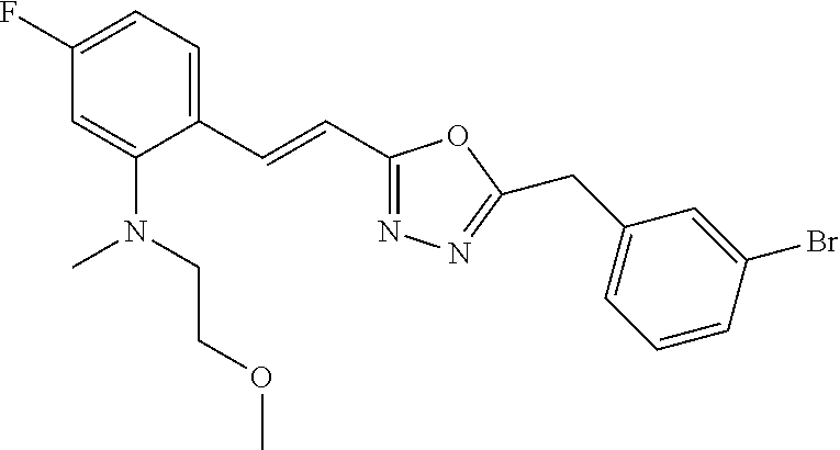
C1(F)=CC=C(C=CC2=NN=C(CC3=CC=CC(Br)=C3)O2)C(N(CCOC)C)=C1
